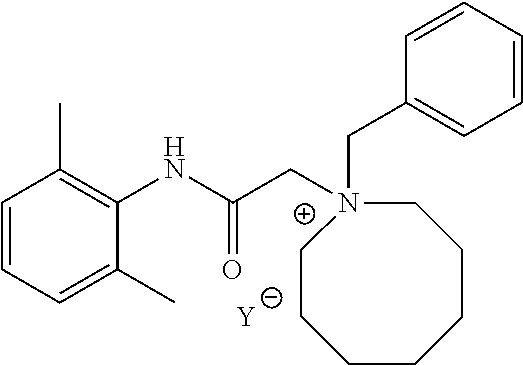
[Y].C1=CC=C(C)C(NC(CN2(CC3=CC=CC=C3)CCCCCCC2)=O)=C1C
